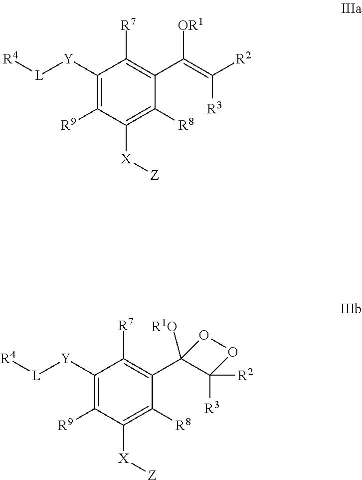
[L]([Y]C1=C([R9])C([X][Z])=C([R8])C(C(=C([R3])[R2])[OR1])=C1[R7])[R4].[L]([Y]C1=C([R9])C([X][Z])=C([R8])C(C2([R1O])C([R3])([R2])OO2)=C1[R7])[R4]
